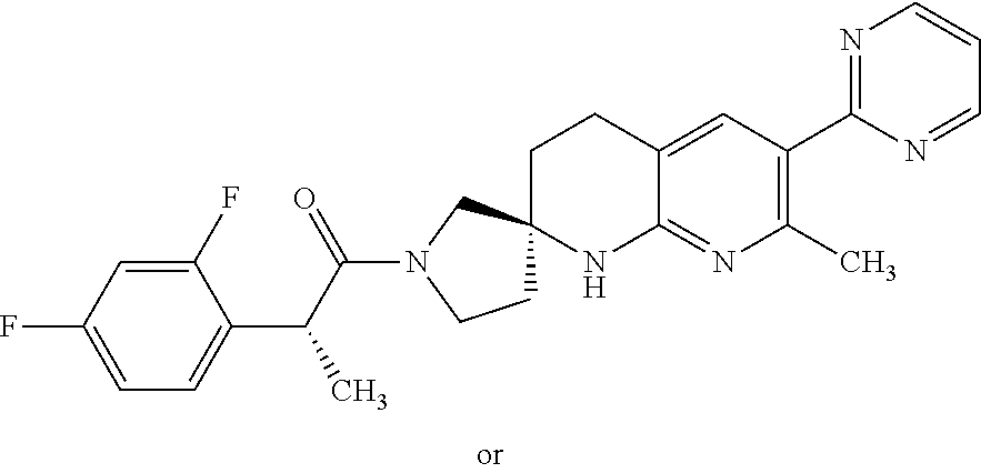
C1=C(F)C=C(F)C(C(C(N2CCC3(C2)CCC2=CC(C4=NC=CC=N4)=C(C)N=C2N3)=O)C)=C1
